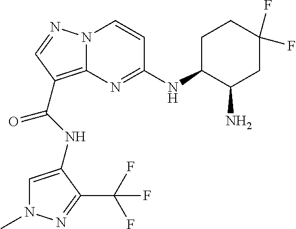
N(C(=O)C1=C2N(N=C1)C=CC(NC1C(N)CC(F)(F)CC1)=N2)C1=CN(C)N=C1C(F)(F)F
